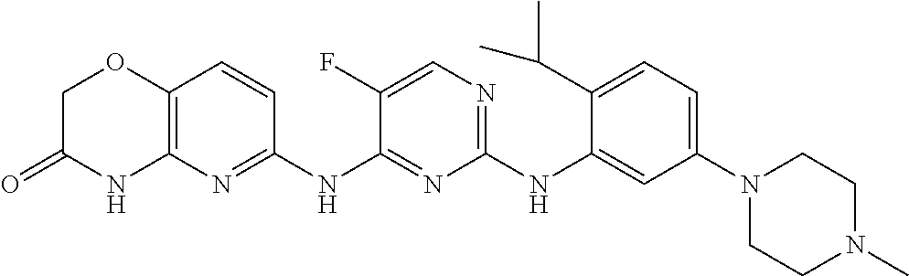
C1(NC2=CC(N3CCN(C)CC3)=CC=C2C(C)C)=NC=C(F)C(NC2=NC3=C(C=C2)OCC(=O)N3)=N1
